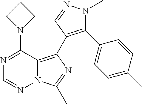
C1=NN2C(=C(C3=C(C4=CC=C(C)C=C4)N(C)N=C3)N=C2C)C(N2CCC2)=N1
